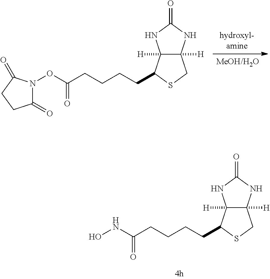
C1(=O)N(OC(CCCCC2C3([H])C([H])(CS2)NC(=O)N3)=O)C(=O)CC1.ONC(CCCCC1C2([H])C([H])(CS1)NC(=O)N2)=O
